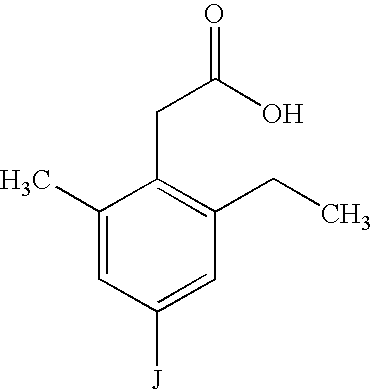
C1(C)=CC([J])=CC(CC)=C1CC(=O)O
